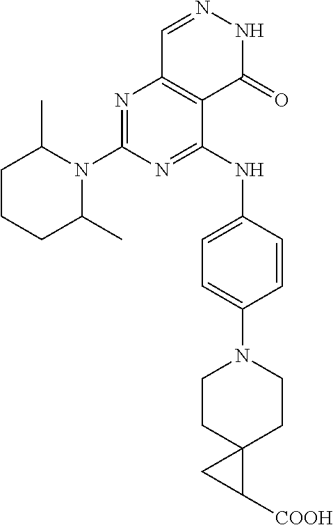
N1=C(N2C(C)CCCC2C)N=C(NC2=CC=C(N3CCC4(CC3)CC4[COOH])C=C2)C2=C1C=NNC2=O
